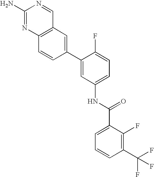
C1(N)=NC2=C(C=N1)C=C(C1=CC(NC(C3=CC=CC(C(F)(F)F)=C3F)=O)=CC=C1F)C=C2
